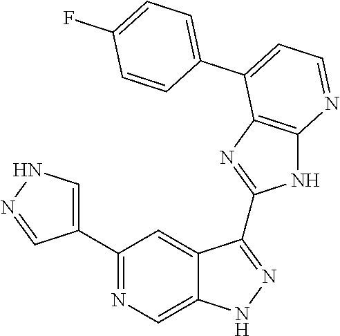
C1(C2=NC=C3C(=C2)C(C2=NC4=C(N2)N=CC=C4C2=CC=C(F)C=C2)=NN3)=CNN=C1
